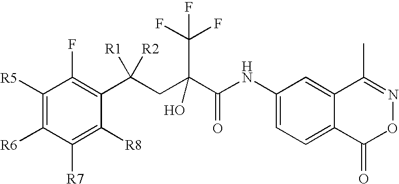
C1([R7])=C([R8])C(C(CC(C(NC2=CC=C3C(=C2)C(C)=NOC3=O)=O)(C(F)(F)F)O)([R1])[R2])=C(F)C([R5])=C1[R6]
